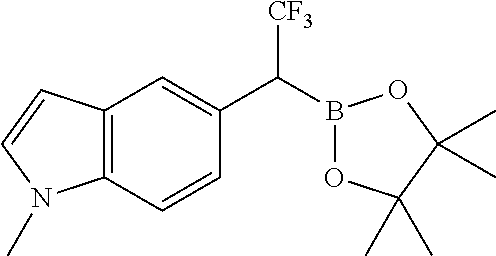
C1(C([CF3])B2OC(C)(C)C(C)(C)O2)=CC2=C(C=C1)N(C)C=C2
